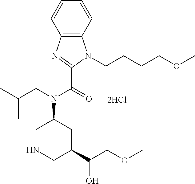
C12=C(N=C(C(=O)N(CC(C)C)C3CNCC(C(COC)O)C3)N1CCCCOC)C=CC=C2
